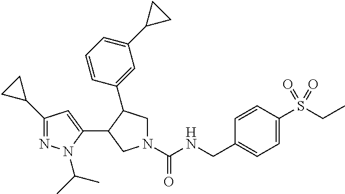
N1(C(NCC2=CC=C(S(CC)(=O)=O)C=C2)=O)CC(C2=CC(C3CC3)=CC=C2)C(C2=CC(C3CC3)=NN2C(C)C)C1
